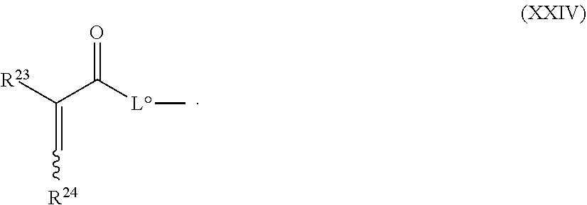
[R23]C(C([L]C)=O)=C[R24]
